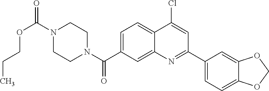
N1(C(OCCC)=O)CCN(C(=O)C2=CC=C3C(=C2)N=C(C2=CC=C4C(=C2)OCO4)C=C3Cl)CC1
